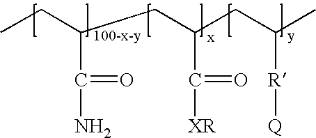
CCC(CC(CC(C)[R][Q])C([XR])=O)C(N)=O
